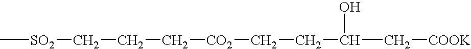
C[SO2]CCC[CO2]CCC(O)C[COOK]
